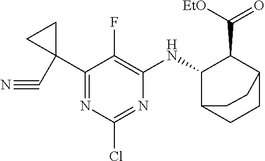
C1(C2(C#N)CC2)=NC(Cl)=NC(NC2C3CCC(C2C([EtO])=O)CC3)=C1F
